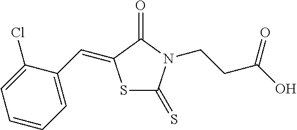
S1C(=S)N(CCC(O)=O)C(=O)C1=CC1=CC=CC=C1Cl
